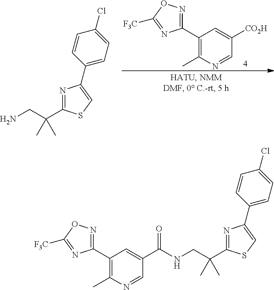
C1(C2=NOC([F3C])=N2)=C(C)N=CC([CO2H])=C1.C1(C2=CSC(C(CN)(C)C)=N2)=CC=C(Cl)C=C1.C1(C2=NOC([F3C])=N2)=C(C)N=CC(C(NCC(C2=NC(C3=CC=C(Cl)C=C3)=CS2)(C)C)=O)=C1
